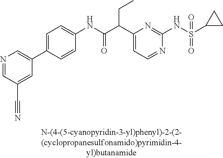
C1(NC(=O)C(C2=CC=NC(NS(=O)(=O)C3CC3)=N2)CC)=CC=C(C2=CN=CC(C#N)=C2)C=C1
